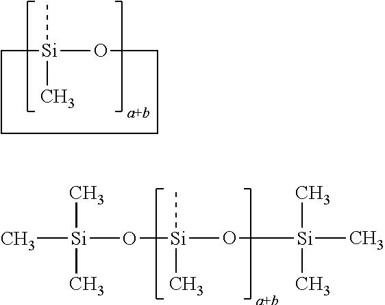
[Si]1(C)(C)OCCCC1.[Si](C)(C)(O[Si](C)(C)C)O[Si](C)(C)C
